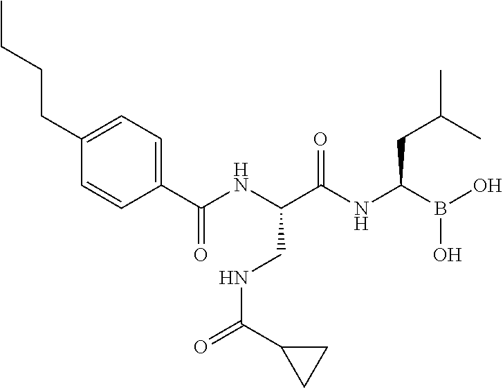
C1(C(NC(C(NC(B(O)O)CC(C)C)=O)CNC(=O)C2CC2)=O)=CC=C(CCCC)C=C1
